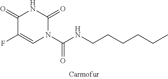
C1(=O)C(F)=CN(C(NCCCCCC)=O)C(=O)N1
